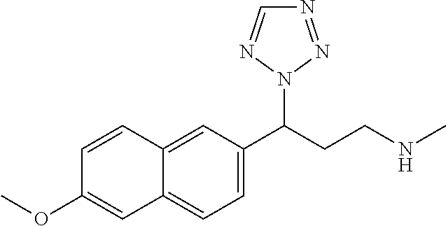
C(CCNC)(N1N=NC=N1)C1=CC=C2C(=C1)C=CC(OC)=C2
